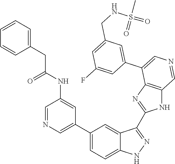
C1(C2=CN=CC(NC(CC3=CC=CC=C3)=O)=C2)=CC=C2C(=C1)C(C1=NC3=C(N1)C=NC=C3C1=CC(CNS(=O)(C)=O)=CC(F)=C1)=NN2
